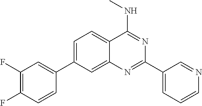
C1=C(C2=CC(F)=C(F)C=C2)C=C2C(=C1)C(NC)=NC(C1=CC=CN=C1)=N2
